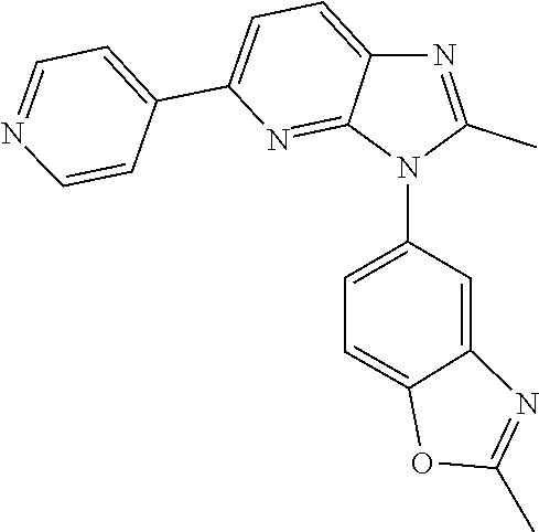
C1=C2C(=NC(C3=CC=NC=C3)=C1)N(C1=CC=C3C(=C1)N=C(C)O3)C(C)=N2
